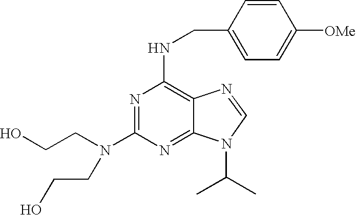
OCCN(C1=NC(NCC2=CC=C([OMe])C=C2)=C2C(=N1)N(C(C)C)C=N2)CCO
